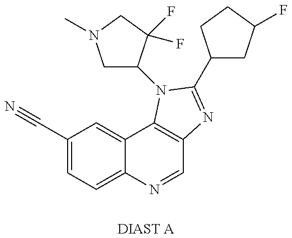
C1(C#N)=CC=C2C(=C1)C1=C(C=N2)N=C(C2CC(F)CC2)N1C1CN(C)CC1(F)F.[DIAST A]
